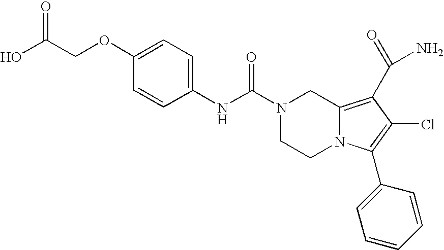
N1(C(NC2=CC=C(OCC(O)=O)C=C2)=O)CCN2C(=C(C(N)=O)C(Cl)=C2C2=CC=CC=C2)C1
